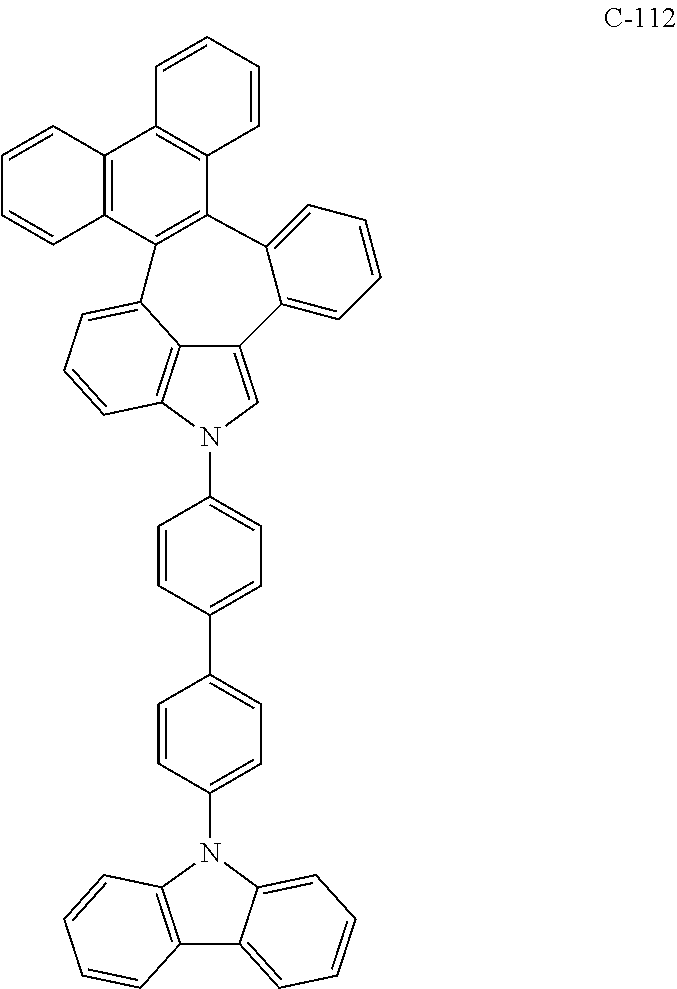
C12=CN(C3=CC=C(C4=CC=C(N5C6=C(C7=CC=CC=C57)C=CC=C6)C=C4)C=C3)C3=C1C(=CC=C3)C1=C(C3=CC=CC=C23)C2=C(C3=C1C=CC=C3)C=CC=C2
